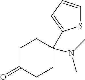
C1C(=O)CCC(N(C)C)(C2=CC=CS2)C1
